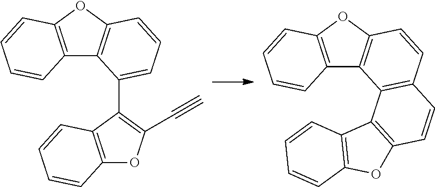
C12=C(OC3=C1C(C1=C(C#C)OC4=C1C=CC=C4)=CC=C3)C=CC=C2.C12=C(OC3=C1C1=C(C=C3)C=CC3=C1C1=C(O3)C=CC=C1)C=CC=C2
